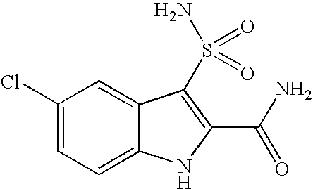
C1(Cl)=CC=C2C(=C1)C(S(N)(=O)=O)=C(C(N)=O)N2
